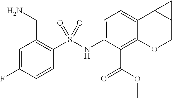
C1(NS(C2=C(CN)C=C(F)C=C2)(=O)=O)=CC=C2C(=C1C(OC)=O)OCC1C2C1
